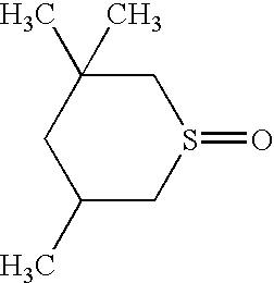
C1(C)CS(=O)CC(C)(C)C1
